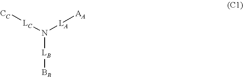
[LC](N([LA][AA])[LB][BB])[CC]
